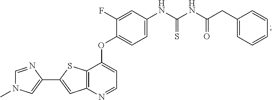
C12=C(C(OC3=CC=C(NC(NC(CC4=CC=CC=C4)=O)=S)C=C3F)=CC=N1)SC(C1=CN(C)C=N1)=C2
